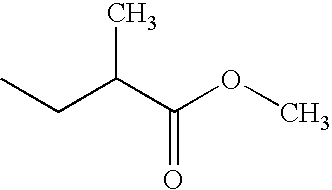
CCC(C(OC)=O)C
